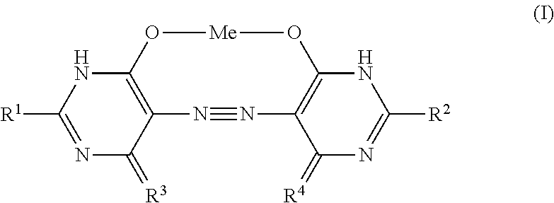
N1=C([R1])NC2=C(C1=[R3])N#NC1=C(O[Me]O2)NC([R2])=NC1=[R4]
